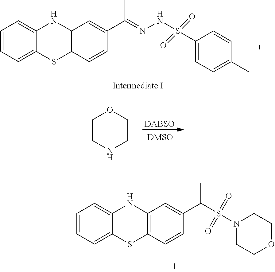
C1=CC=C2C(=C1)NC1=C(S2)C=CC(C(=NNS(C2=CC=C(C)C=C2)(=O)=O)C)=C1.[DABSO].C1CNCCO1.C1=CC=C2C(=C1)NC1=C(S2)C=CC(C(S(N2CCOCC2)(=O)=O)C)=C1
